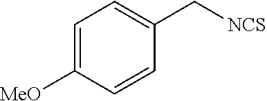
C1=C([MeO])C=CC(C[NCS])=C1
